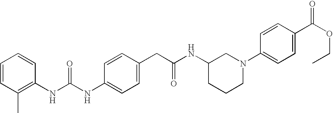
C1=CC(NC(NC2=C(C)C=CC=C2)=O)=CC=C1CC(NC1CCCN(C2=CC=C(C(OCC)=O)C=C2)C1)=O
